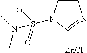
C1=CN(S(N(C)C)(=O)=O)C([ZnCl])=N1
